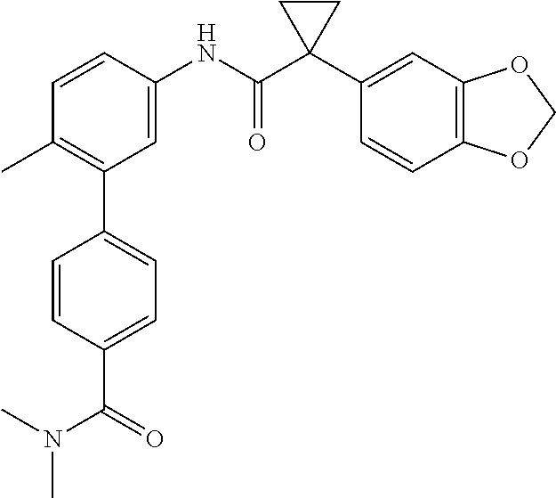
C1(C2=C(C)C=CC(NC(C3(C4=CC5=C(C=C4)OCO5)CC3)=O)=C2)=CC=C(C(N(C)C)=O)C=C1
